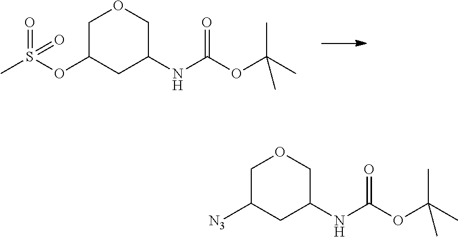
C1C(OS(C)(=O)=O)CC(NC(OC(C)(C)C)=O)CO1.C1C([N3])CC(NC(OC(C)(C)C)=O)CO1
